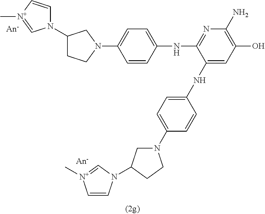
C1=CC(NC2=NC(N)=C(O)C=C2NC2=CC=C(N3CC(N4C=C[N+](C)=C4)CC3)C=C2)=CC=C1N1CCC(N2C=C[N+](C)=C2)C1
